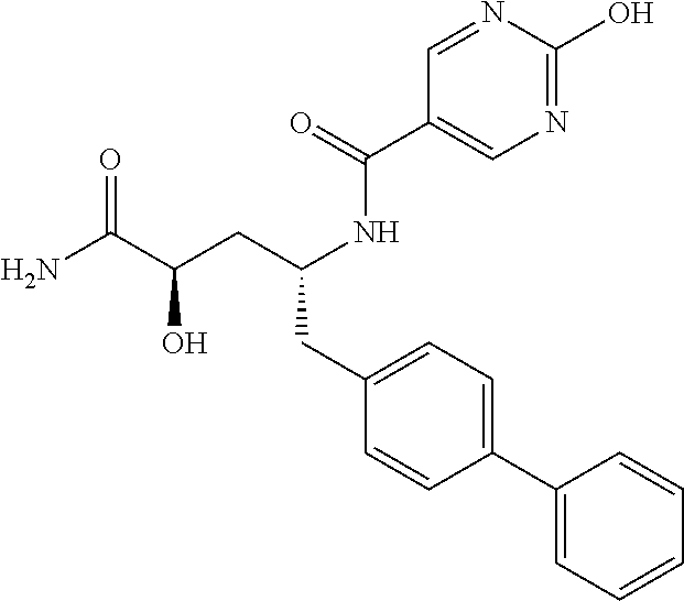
N(C(CC(C(N)=O)O)CC1=CC=C(C2=CC=CC=C2)C=C1)C(=O)C1=CN=C(O)N=C1
